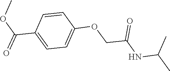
CC(NC(COC1=CC=C(C(=O)OC)C=C1)=O)C
